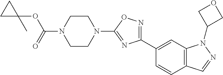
C(N1CCN(C2=NC(C3=CC4=C(C=C3)C=NN4C3COC3)=NO2)CC1)(=O)OC1(C)CC1
